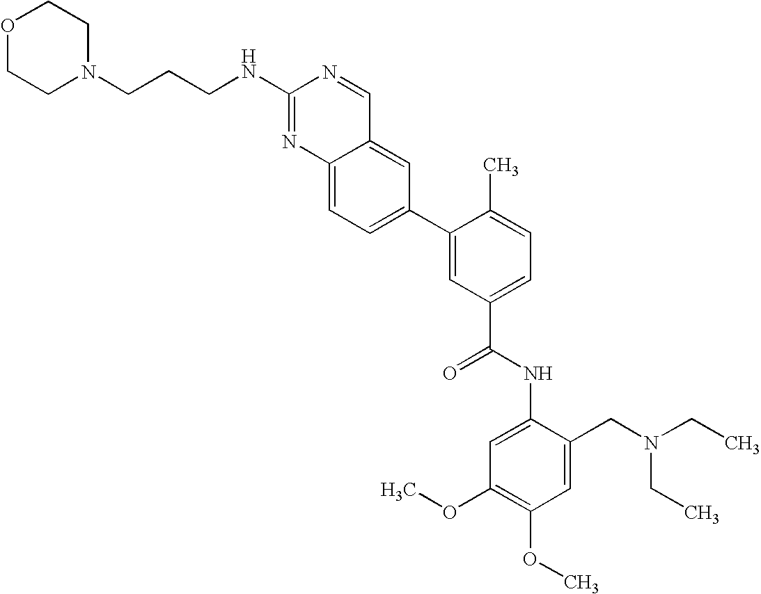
C1(NCCCN2CCOCC2)=NC2=CC=C(C3=CC(C(NC4=CC(OC)=C(OC)C=C4CN(CC)CC)=O)=CC=C3C)C=C2C=N1
